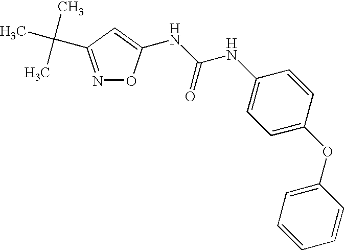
N1=C(C(C)(C)C)C=C(NC(NC2=CC=C(OC3=CC=CC=C3)C=C2)=O)O1
